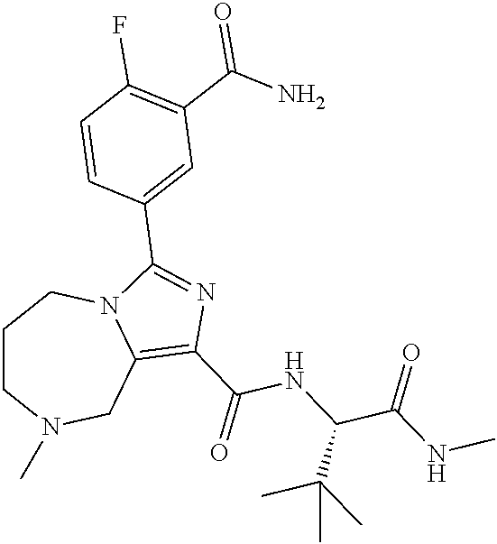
C1CN(C)CC2=C(C(=O)NC(C(NC)=O)C(C)(C)C)N=C(C3=CC(C(N)=O)=C(F)C=C3)N2C1
